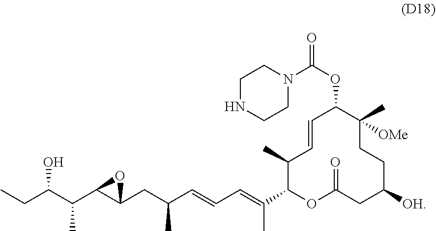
C1=CC(C)C(C(=CC=CC(C)CC2C(C(C)C(CC)O)O2)C)OC(=O)CC([OH])CCC(C)([OMe])C1OC(=O)N1CCNCC1
